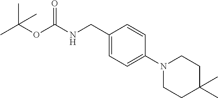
C1(CNC(OC(C)(C)C)=O)=CC=C(N2CCC(C)(C)CC2)C=C1
